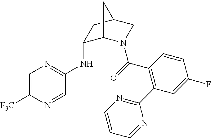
C1(NC2=NC=C([F3C])N=C2)C2N(C(=O)C3=C(C4=NC=CC=N4)C=C(F)C=C3)CC(C1)C2
